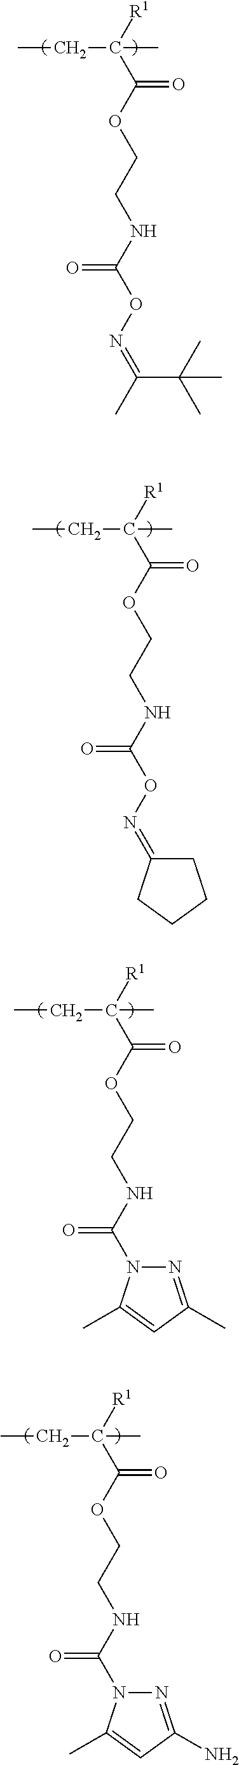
CCC(C)([R1])C(OCCNC(ON=C(C(C)(C)C)C)=O)=O.CCC(C)([R1])C(OCCNC(ON=C1CCCC1)=O)=O.CCC(C)([R1])C(OCCNC(=O)N1N=C(C)C=C1C)=O.CCC(C)([R1])C(OCCNC(=O)N1N=C(N)C=C1C)=O
